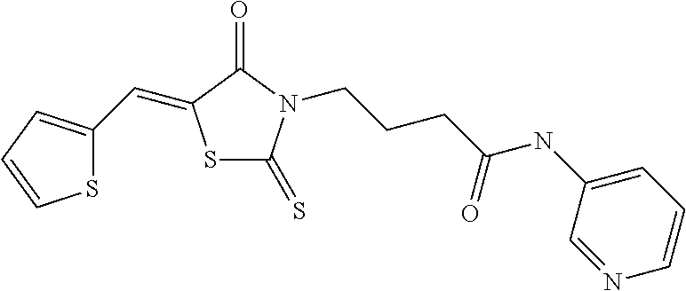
S1C(C=C2SC(=S)N(CCCC(NC3=CC=CN=C3)=O)C2=O)=CC=C1
